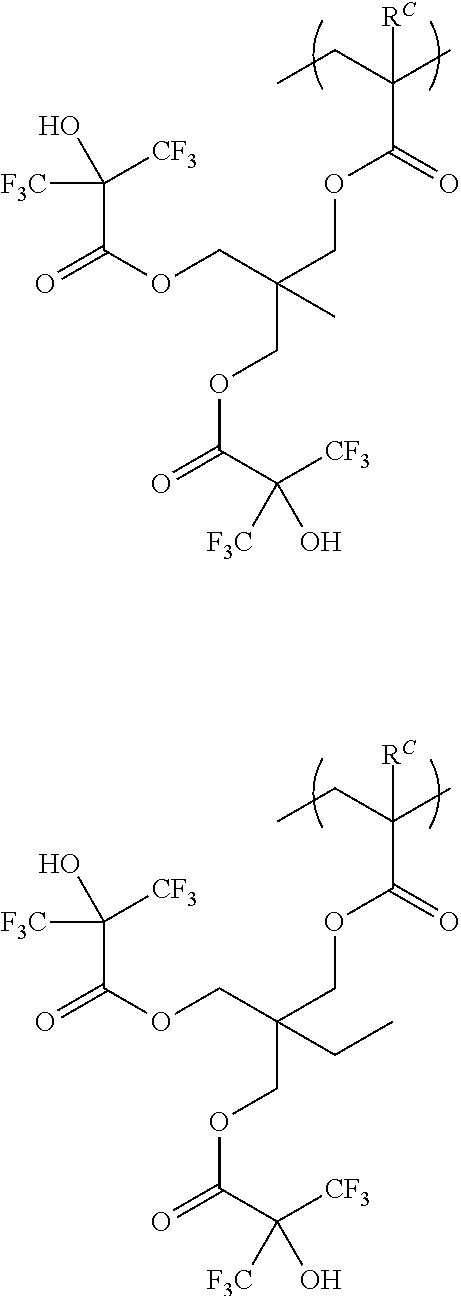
CCC(C)(C(=O)OCC(COC(=O)C([CF3])([F3C])O)(COC(=O)C([F3C])([CF3])O)C)[RC].CCC(C)(C(=O)OCC(COC(=O)C([CF3])([F3C])O)(COC(=O)C([F3C])([CF3])O)CC)[RC]
